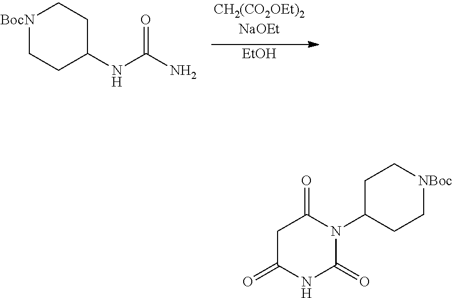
[EtOH].NC(NC1CC[BocN]CC1)=O.N1(C2CC[NBoc]CC2)C(=O)CC(=O)NC1=O
